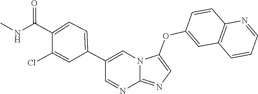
C12=NC=C(OC3=CC4=C(C=C3)N=CC=C4)N1C=C(C1=CC=C(C(NC)=O)C(Cl)=C1)C=N2
